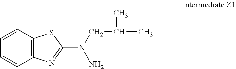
C12=C(C=CC=C1)SC(N(CC(C)C)N)=N2
